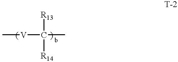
C[V]C(C)([R13])[R14]
